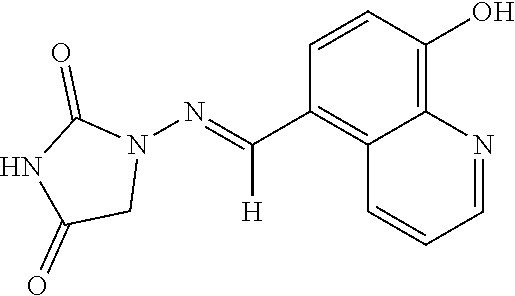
C12=C(O)C=CC(C(=NN3C(=O)NC(=O)C3)[H])=C1C=CC=N2
